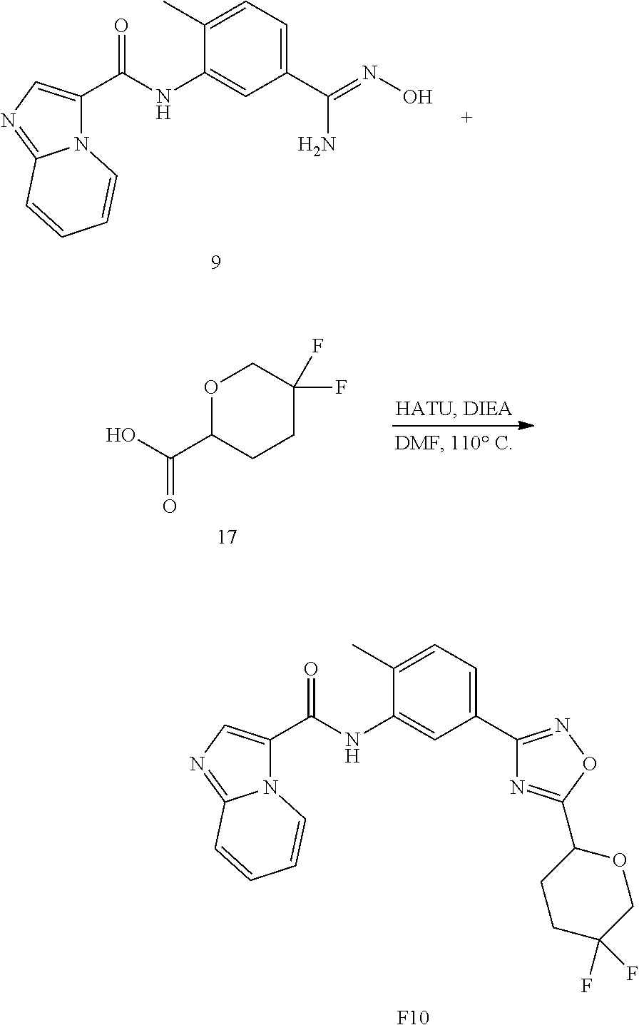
N12C(=NC=C1C(NC1=CC(C3=NOC(C4CCC(F)(F)CO4)=N3)=CC=C1C)=O)C=CC=C2.[F10].N12C(=NC=C1C(NC1=CC(C(N)=NO)=CC=C1C)=O)C=CC=C2.O1C(C(O)=O)CCC(F)(F)C1
